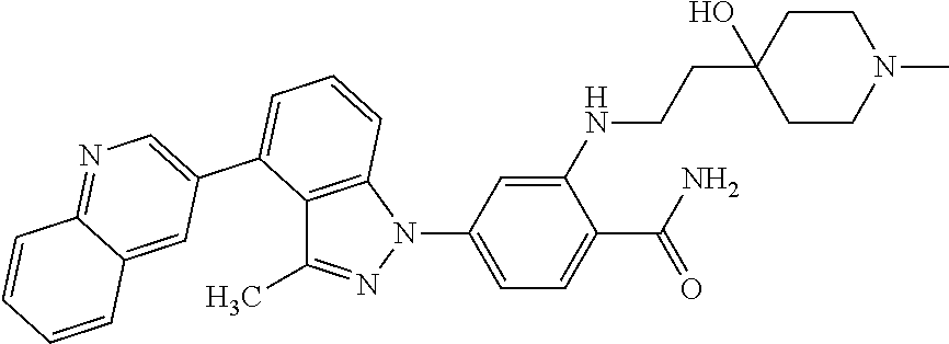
C12=C(N(C3=CC=C(C(=O)N)C(NCCC4(O)CCN(C)CC4)=C3)N=C1C)C=CC=C2C1=CN=C2C(=C1)C=CC=C2
